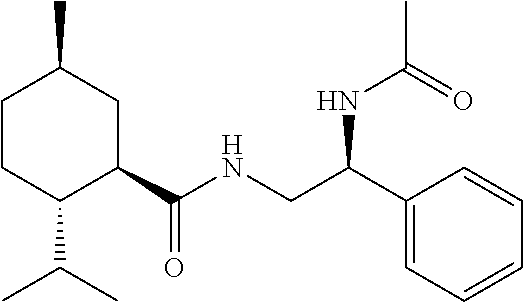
C1CC(C(C)C)C(C(NCC(C2=CC=CC=C2)NC(=O)C)=O)CC1C
